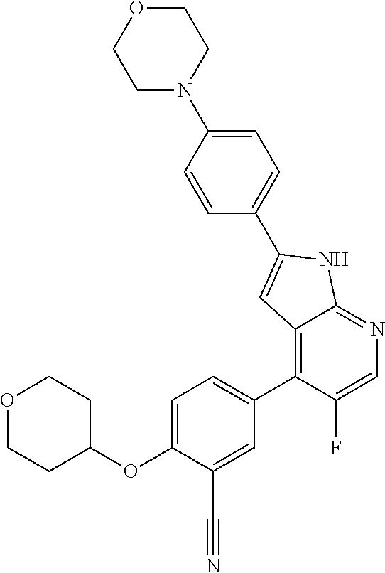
O1CCC(OC2=CC=C(C3=C4C(=NC=C3F)NC(C3=CC=C(N5CCOCC5)C=C3)=C4)C=C2C#N)CC1
